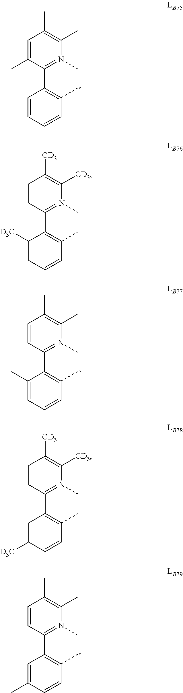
C1=CC=CC(C)=C1C1=N(C)C(C)=C(C)C=C1C.C1(C)=CC=CC(C)=C1C1=N(C)C(C)=C(C)C=C1.C1=C(C)C=CC(C)=C1C1=N(C)C(C)=C(C)C=C1.C1=C([D3C])C=CC(C)=C1C1=N(C)C([CD3])=C([CD3])C=C1.C1([D3C])=CC=CC(C)=C1C1=N(C)C([CD3])=C([CD3])C=C1
